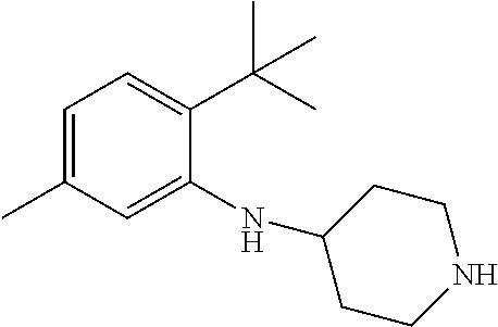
C1=C(C)C=C(NC2CCNCC2)C(C(C)(C)C)=C1
